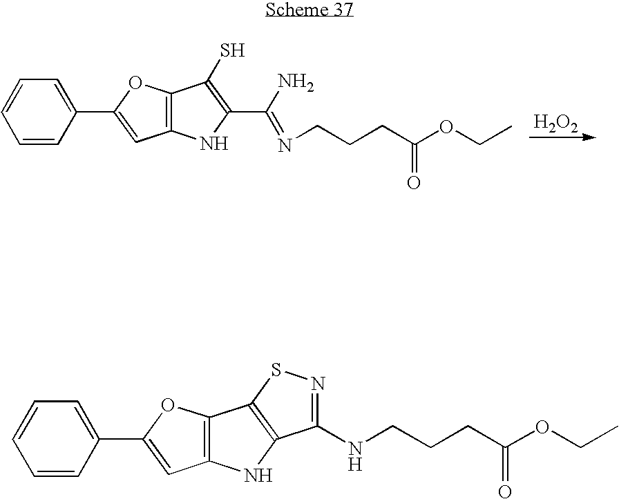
C1=CC(C2=CC3=C(O2)C(S)=C(C(N)=NCCCC(OCC)=O)N3)=CC=C1.[H2O2].C1=CC(C2=CC3=C(O2)C2=C(N3)C(NCCCC(OCC)=O)=NS2)=CC=C1
